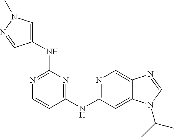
C1(NC2=NC=C3C(=C2)N(C(C)C)C=N3)=NC(NC2=CN(C)N=C2)=NC=C1
